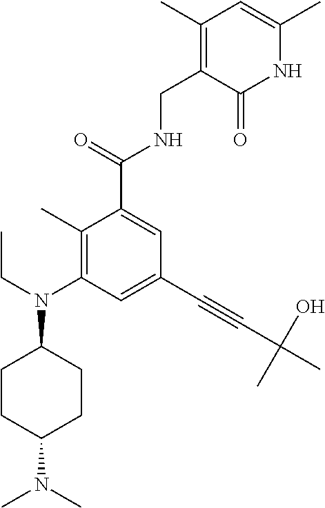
C1(C)=C(CNC(C2=CC(C#CC(C)(O)C)=CC(N(CC)C3CCC(N(C)C)CC3)=C2C)=O)C(=O)NC(C)=C1
